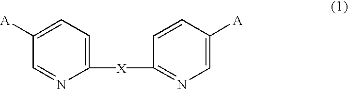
C1([X]C2=NC=C([A])C=C2)=CC=C([A])C=N1
